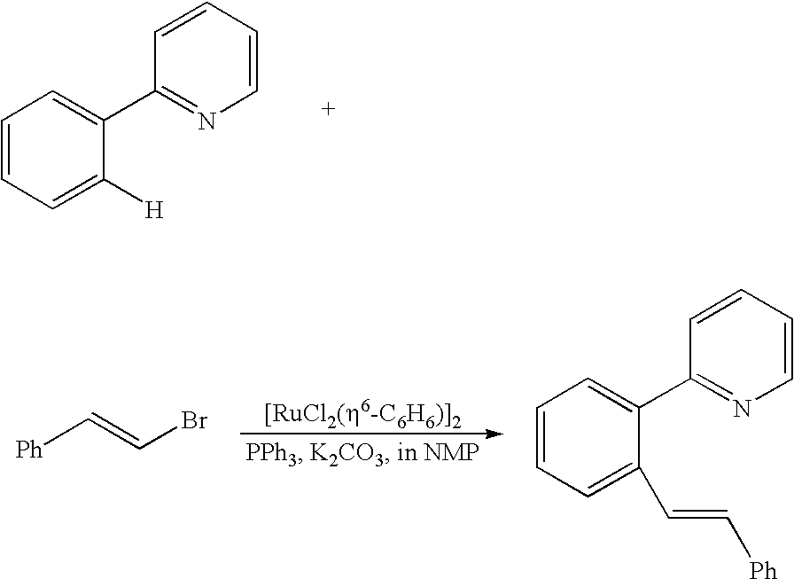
C1=CC=C([H])C(C2=NC=CC=C2)=C1.[Ph]C=CBr.C1=CC=C(C=C[Ph])C(C2=NC=CC=C2)=C1
